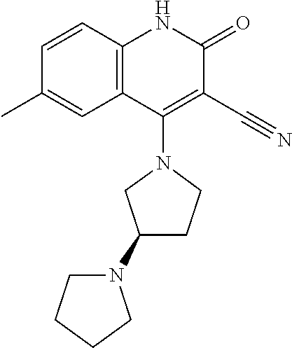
C1=CC2=C(C=C1C)C(N1CC(N3CCCC3)CC1)=C(C#N)C(=O)N2
